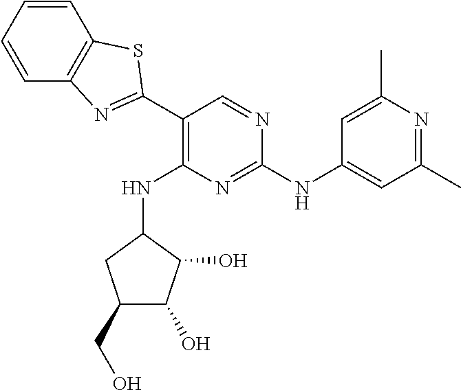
C1(C2=NC3=C(C=CC=C3)S2)=C(NC2CC(CO)C(O)C2O)N=C(NC2=CC(C)=NC(C)=C2)N=C1
